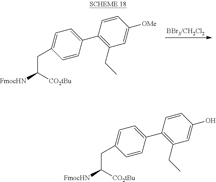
C1=CC(C2=C(CC)C=C([OMe])C=C2)=CC=C1CC([FmocHN])[CO2tBu].C1=CC(C2=C(CC)C=C(O)C=C2)=CC=C1CC([FmocHN])[CO2tBu]
